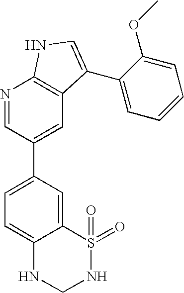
C12=CC(C3=CC4=C(N=C3)NC=C4C3=CC=CC=C3OC)=CC=C1NCNS2(=O)=O
